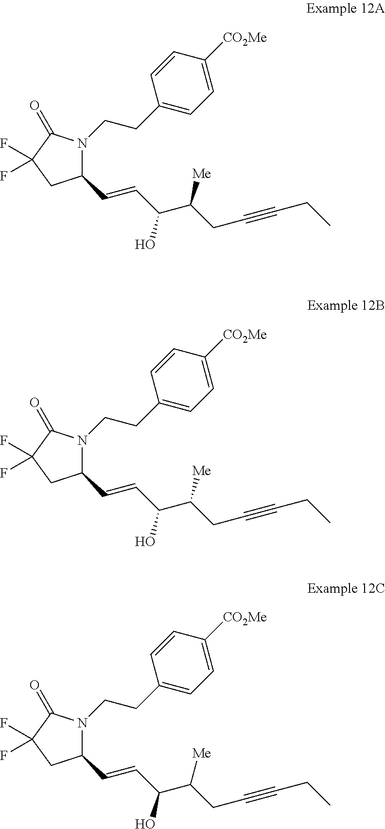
C1(C=CC(C(CC#CCC)[Me])O)N(CCC2=CC=C([CO2Me])C=C2)C(=O)C(F)(F)C1.C1(C=CC(C(CC#CCC)[Me])O)N(CCC2=CC=C([CO2Me])C=C2)C(=O)C(F)(F)C1.C1(C=CC(C(CC#CCC)[Me])O)N(CCC2=CC=C([CO2Me])C=C2)C(=O)C(F)(F)C1
